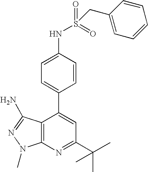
C1(C(C)(C)C)=NC2=C(C(C3=CC=C(NS(=O)(=O)CC4=CC=CC=C4)C=C3)=C1)C(N)=NN2C
